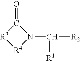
C1(=O)[R3][R4]N1C([R1])[R2]
